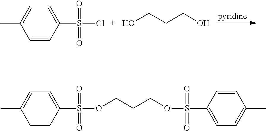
C1=CC(S(Cl)(=O)=O)=CC=C1C.OCCCO.C1=CC(S(OCCCOS(=O)(=O)C2=CC=C(C)C=C2)(=O)=O)=CC=C1C
